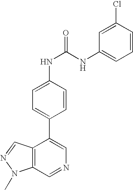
C12=C(C=NC=C1C1=CC=C(NC(=O)NC3=CC=CC(Cl)=C3)C=C1)N(C)N=C2
